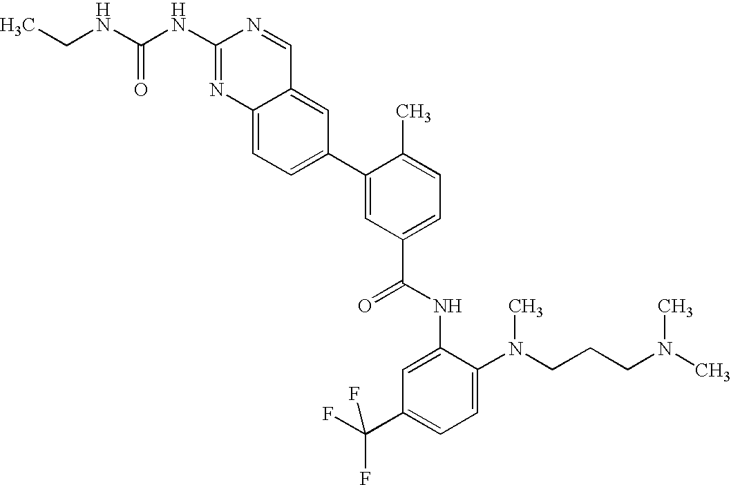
C1(NC(NCC)=O)=NC2=CC=C(C3=CC(C(NC4=CC(C(F)(F)F)=CC=C4N(CCCN(C)C)C)=O)=CC=C3C)C=C2C=N1
